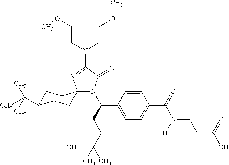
N1(C(CCC(C)(C)C)C2=CC=C(C(=O)N(CCC(O)=O)[H])C=C2)C(=O)C(N(CCOC)CCOC)=NC12CCC(C(C)(C)C)CC2
